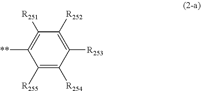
C1([R255])=C([R254])C([R253])=C([R252])C([R251])=C1[**]
